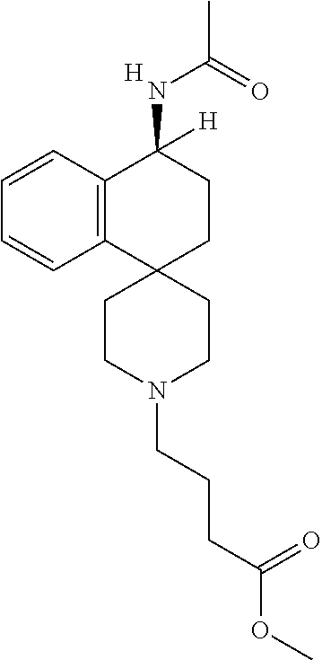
C12=C(C=CC=C1)C(NC(C)=O)([H])CCC21CCN(CCCC(OC)=O)CC1.[H]
